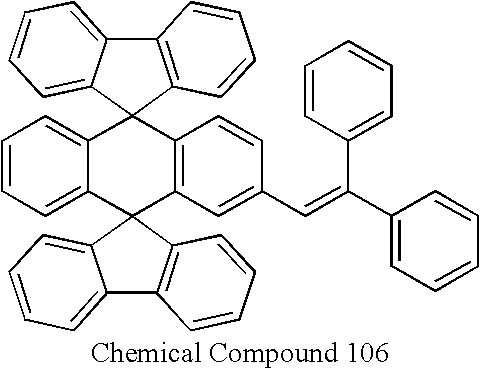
C12=CC=CC=C1C1(C3=C(C=CC(C=C(C4=CC=CC=C4)C4=CC=CC=C4)=C3)C23C2=CC=CC=C2C2=C3C=CC=C2)C2=C(C3=CC=CC=C31)C=CC=C2
